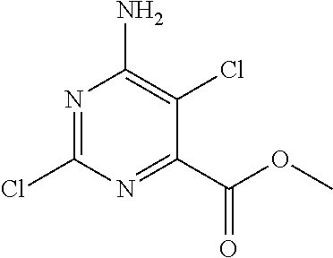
N1=C(Cl)N=C(C(OC)=O)C(Cl)=C1N
